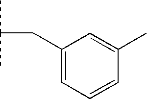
CC(C)CC1=CC=CC(C)=C1
